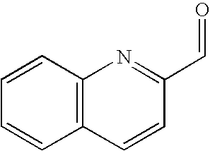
C12=C(C=CC(C=O)=N1)C=CC=C2
